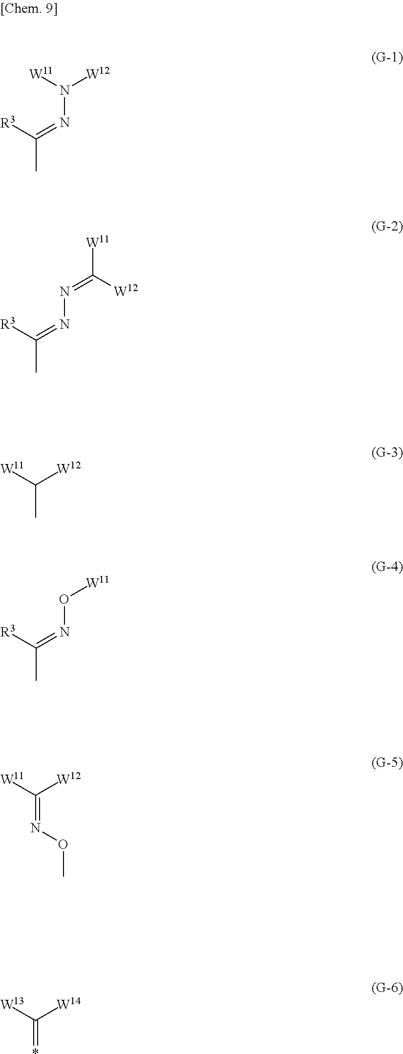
CC([R3])=NN([W12])[W11].CC([R3])=NN=C([W11])[W12].CC([W11])[W12].CC([R3])=NO[W11].CON=C([W11])[W12].*=C([W14])[W13]
